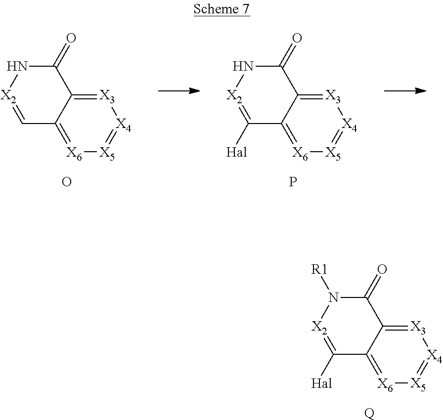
[X3]1=C2C(=[X6][X5]=[X4]1)C=[X2]NC2=O.O.[X3]1=C2C(=[X6][X5]=[X4]1)C([Hal])=[X2]NC2=O.P.[X3]1=C2C(=[X6][X5]=[X4]1)C([Hal])=[X2]N([R1])C2=O.[Q]
